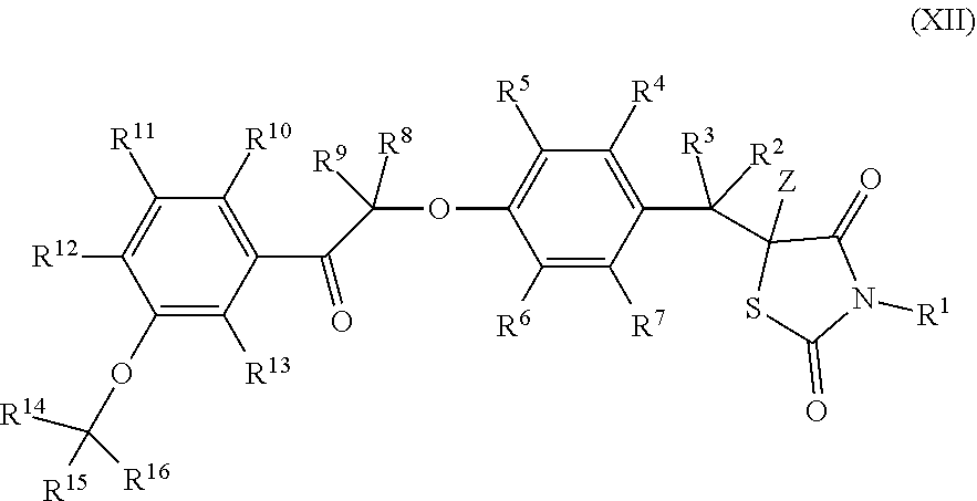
C1([R11])=C([R12])C(OC([R14])([R15])[R16])=C([R13])C(C(=O)C([R9])([R8])OC2=C([R5])C([R4])=C(C([R3])([R2])C3([Z])C(=O)N([R1])C(=O)S3)C([R7])=C2[R6])=C1[R10]
